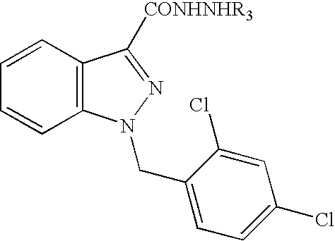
C1(CN2C3=C(C([CONHNHR3])=N2)C=CC=C3)=CC=C(Cl)C=C1Cl
